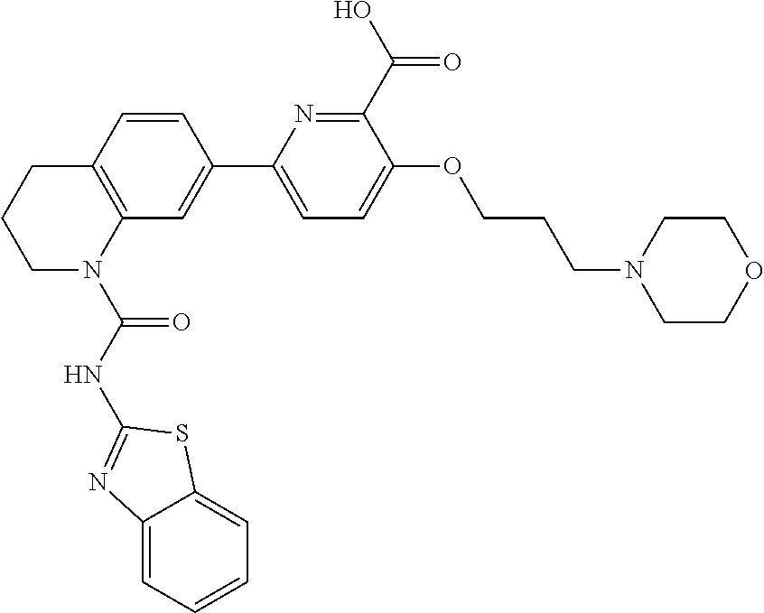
C1=CC2=C(C=C1C1=CC=C(OCCCN3CCOCC3)C(C(O)=O)=N1)N(C(NC1=NC3=CC=CC=C3S1)=O)CCC2
